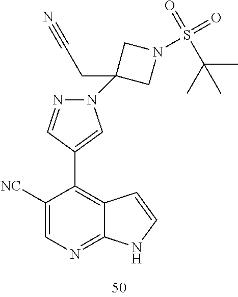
N1(C2(CC#N)CN(S(=O)(C(C)(C)C)=O)C2)N=CC(C2=C3C(=NC=C2[NC])NC=C3)=C1
